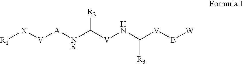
[R1][X][V][A][NR]C([V]NC([V]B[W])[R3])[R2]
